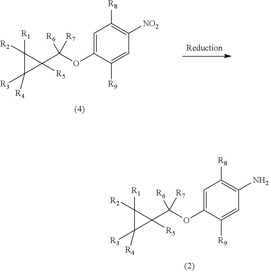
C1=C(OC(C2([R5])C([R1])([R2])C2([R4])[R3])([R7])[R6])C([R9])=CC([NO2])=C1[R8].C1=C(OC(C2([R5])C([R1])([R2])C2([R4])[R3])([R7])[R6])C([R9])=CC(N)=C1[R8]
